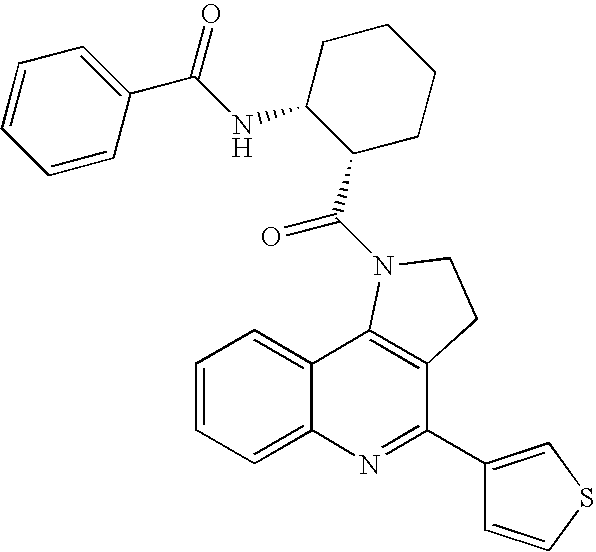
C12=CC=CC=C1N=C(C1=CSC=C1)C1=C2N(C(C2CCCCC2NC(C2=CC=CC=C2)=O)=O)CC1
